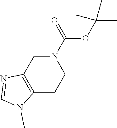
C1N(C(=O)OC(C)(C)C)CC2=C(C1)N(C)C=N2
